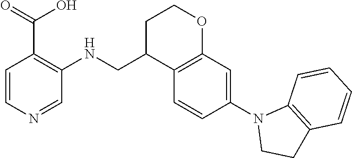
C1=CC(N2CCC3=C2C=CC=C3)=CC2=C1C(CNC1=C(C(O)=O)C=CN=C1)CCO2
